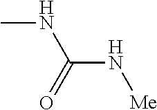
CNC(N[Me])=O
